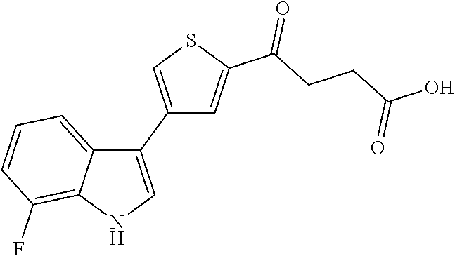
C1(C2=CSC(C(CCC(O)=O)=O)=C2)=CNC2=C(F)C=CC=C12
